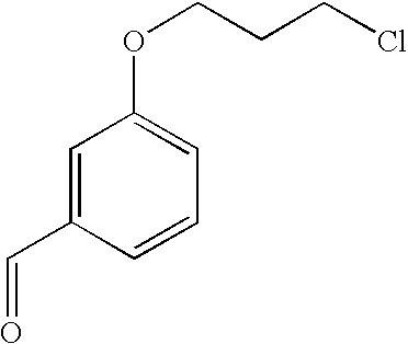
C1=C(C=O)C=CC=C1OCCCCl
